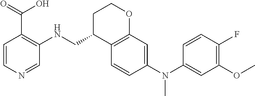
C1=CN=CC(NCC2C3=C(OCC2)C=C(N(C2=CC(OC)=C(F)C=C2)C)C=C3)=C1C(=O)O
